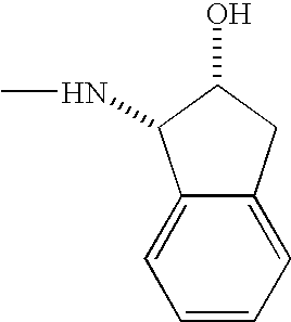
OC1CC2=CC=CC=C2C1NC
